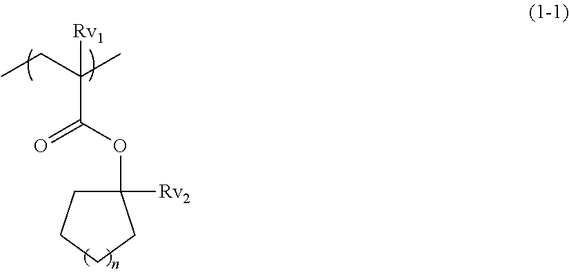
C1(OC(C(CC)(C)[Rv1])=O)([Rv2])CCCC1
